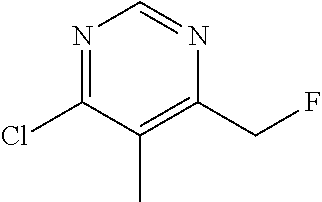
N1=C(Cl)C(C)=C(CF)N=C1
